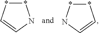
*1*NC=C1.*1*C=CN1
